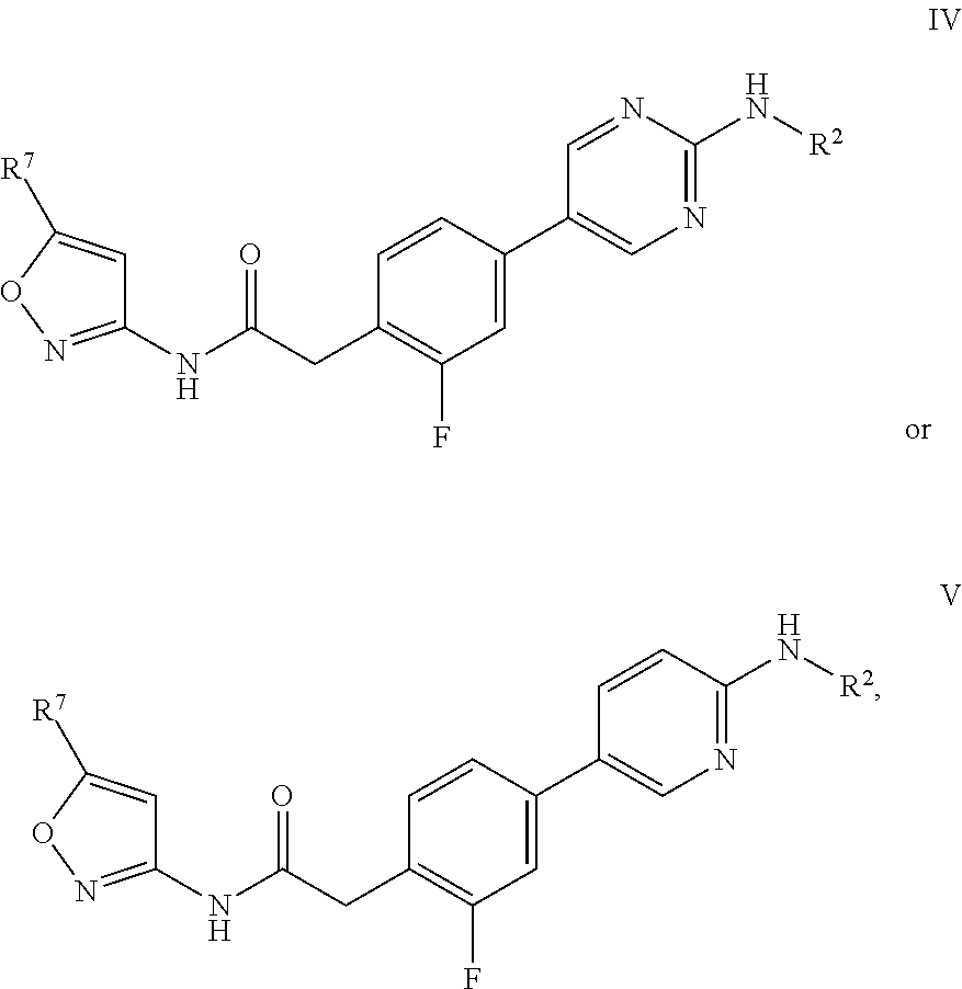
C1=CC(C2=CN=C(N[R2])N=C2)=CC(F)=C1CC(NC1=NOC([R7])=C1)=O.C1=CC(C2=CN=C(N[R2])C=C2)=CC(F)=C1CC(NC1=NOC([R7])=C1)=O
